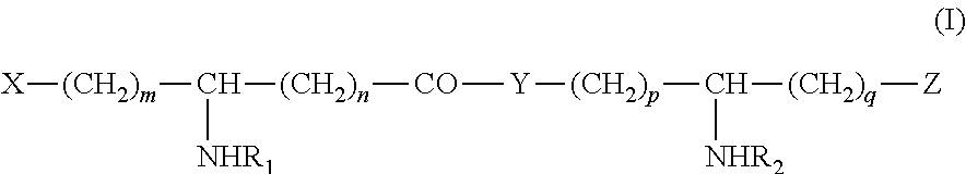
[X][(CH2)m]C([(CH2)n][CO][Y][(CH2)p]C([(CH2)q][Z])[NHR2])[NHR1]
